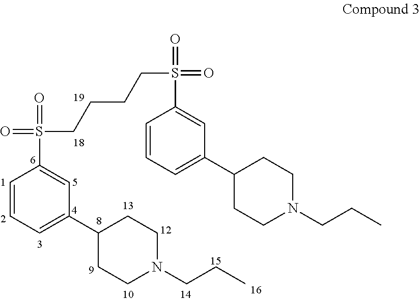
C1=CC=C(C2CCN(CCC)CC2)C=C1S(=O)(CCCCS(=O)(=O)C1=CC(C2CCN(CCC)CC2)=CC=C1)=O
